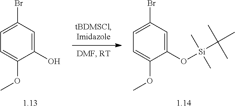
C1=C(OC)C(O)=CC(Br)=C1.C1=C(OC)C(O[Si](C(C)(C)C)(C)C)=CC(Br)=C1
